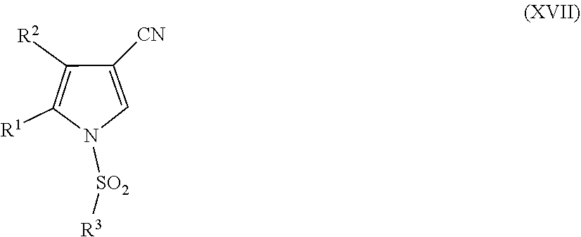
[R1]C1=C([R2])C([CN])=CN1[SO2][R3]
